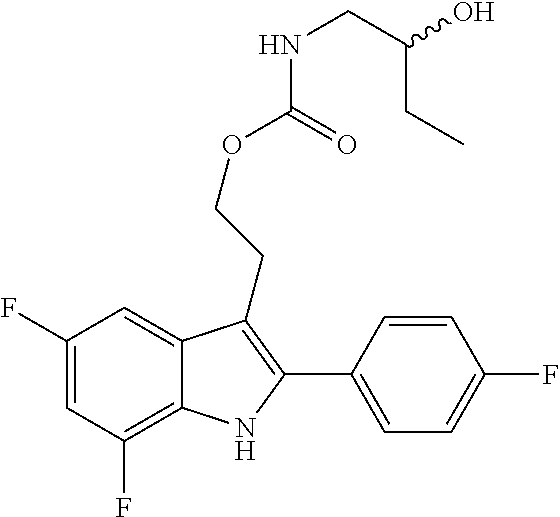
C1(F)=C2C(=CC(F)=C1)C(CCOC(=O)NCC(O)CC)=C(C1=CC=C(F)C=C1)N2
